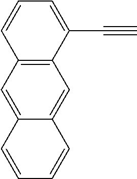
C1=C(C#C)C2=C(C=C1)C=C1C(=C2)C=CC=C1
